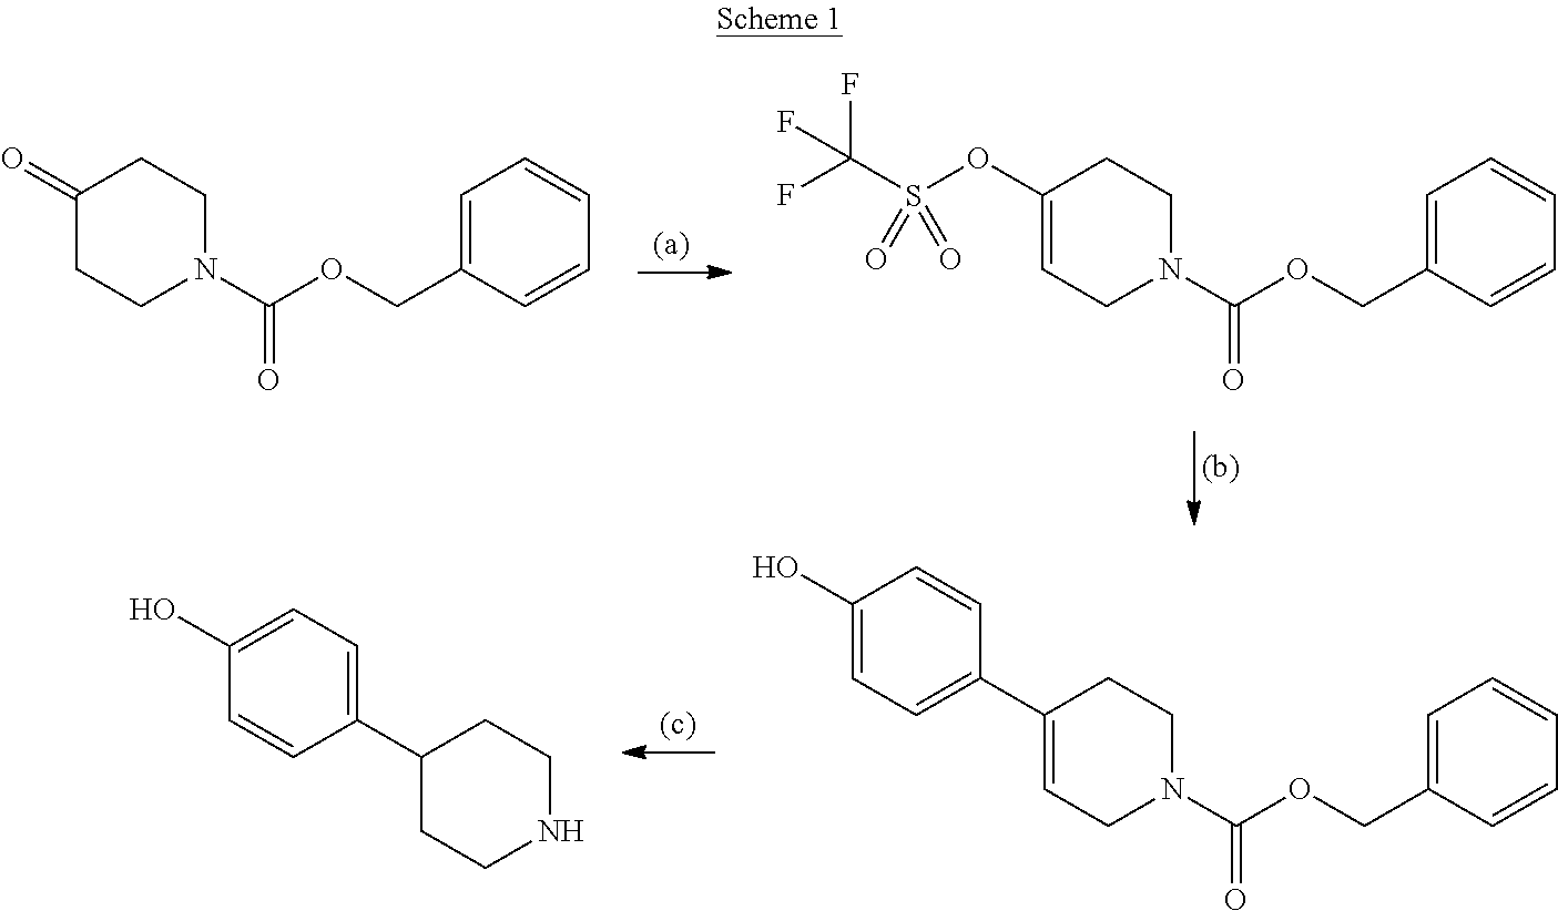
C1(=O)CCN(C(OCC2=CC=CC=C2)=O)CC1.C1(OS(C(F)(F)F)(=O)=O)=CCN(C(OCC2=CC=CC=C2)=O)CC1.C1(C2=CC=C(O)C=C2)=CCN(C(OCC2=CC=CC=C2)=O)CC1.C1(C2=CC=C(O)C=C2)CCNCC1
